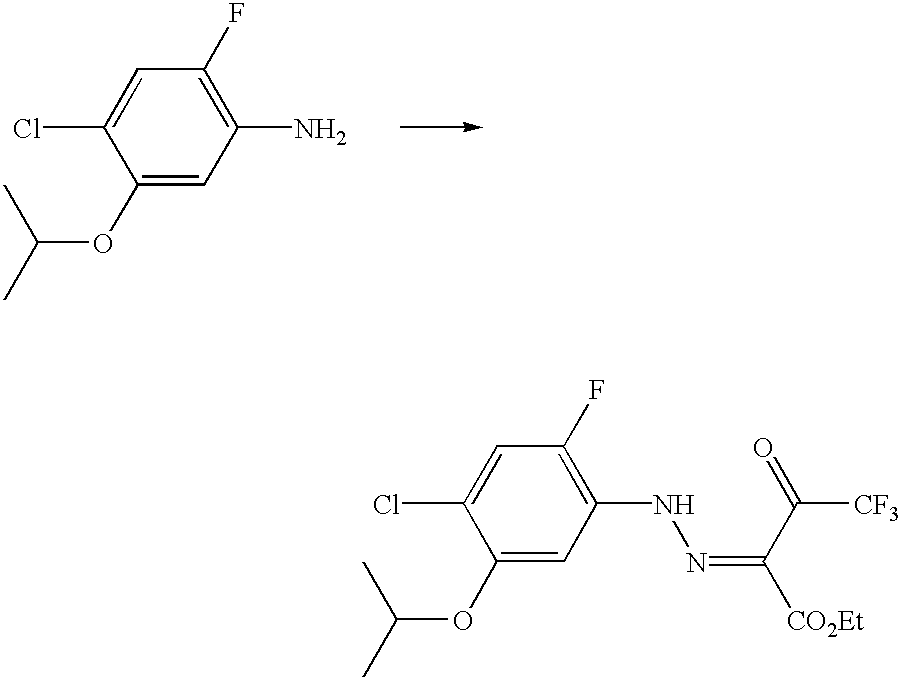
C1(OC(C)C)=CC(NN=C([CO2Et])C(=O)[CF3])=C(F)C=C1Cl.C1(OC(C)C)=CC(N)=C(F)C=C1Cl
